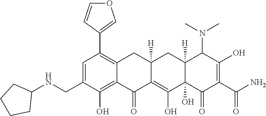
C1=C(CNC2CCCC2)C(O)=C2C(=C1C1=COC=C1)CC1([H])C(=C(O)C3(O)C([H])(C1)C(N(C)C)C(O)=C(C(N)=O)C3=O)C2=O
